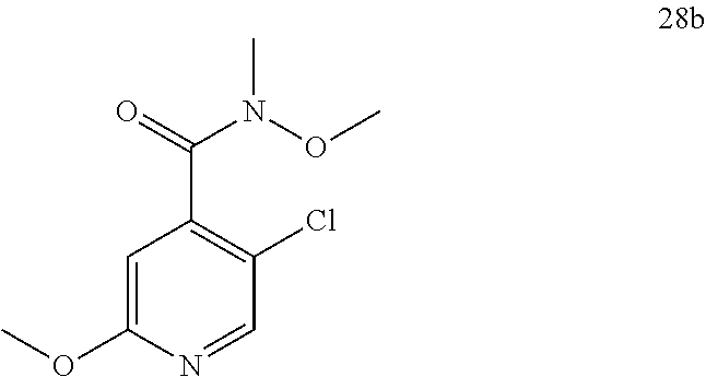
C1=C(OC)N=CC(Cl)=C1C(N(C)OC)=O
